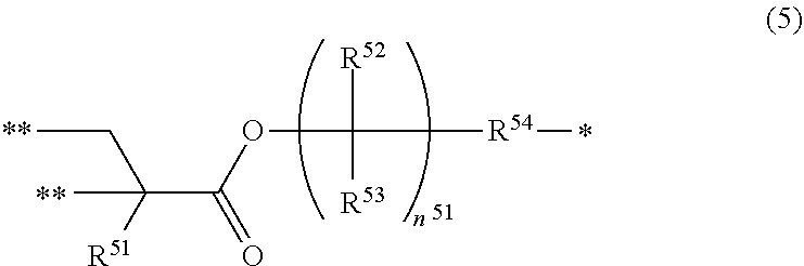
C(C(OC([R54]C)([R52])[R53])=O)([R51])(CC)C
